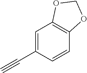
C1=C(C#C)C=CC2=C1OCO2
